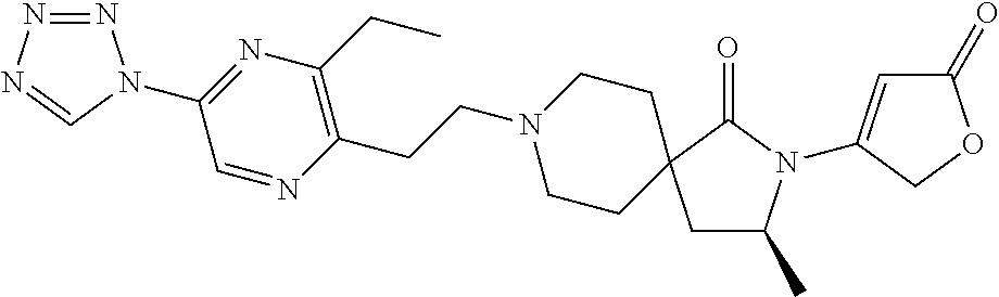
C1(N2N=NN=C2)=NC(CC)=C(CCN2CCC3(CC2)CC(C)N(C2=CC(=O)OC2)C3=O)N=C1
